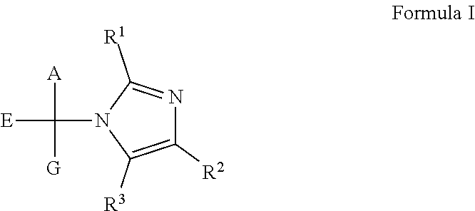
[E]C(N1C([R3])=C([R2])N=C1[R1])([A])[G]
